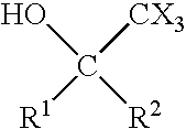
[R1]C([CX3])(O)[R2]
